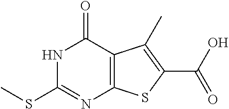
S(C1=NC2=C(C(=O)N1)C(C)=C(C(O)=O)S2)C
